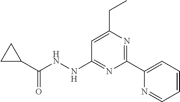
C1=CC=C(C2=NC(CC)=CC(NNC(C3CC3)=O)=N2)N=C1
